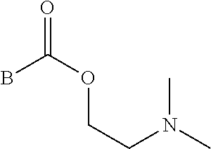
O=C(B)OCCN(C)C
